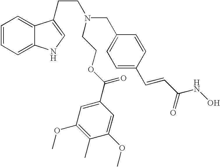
C1=CC(C=CC(NO)=O)=CC=C1CN(CCC1=CNC2=CC=CC=C21)CCOC(=O)C1=CC(OC)=C(C)C(OC)=C1
